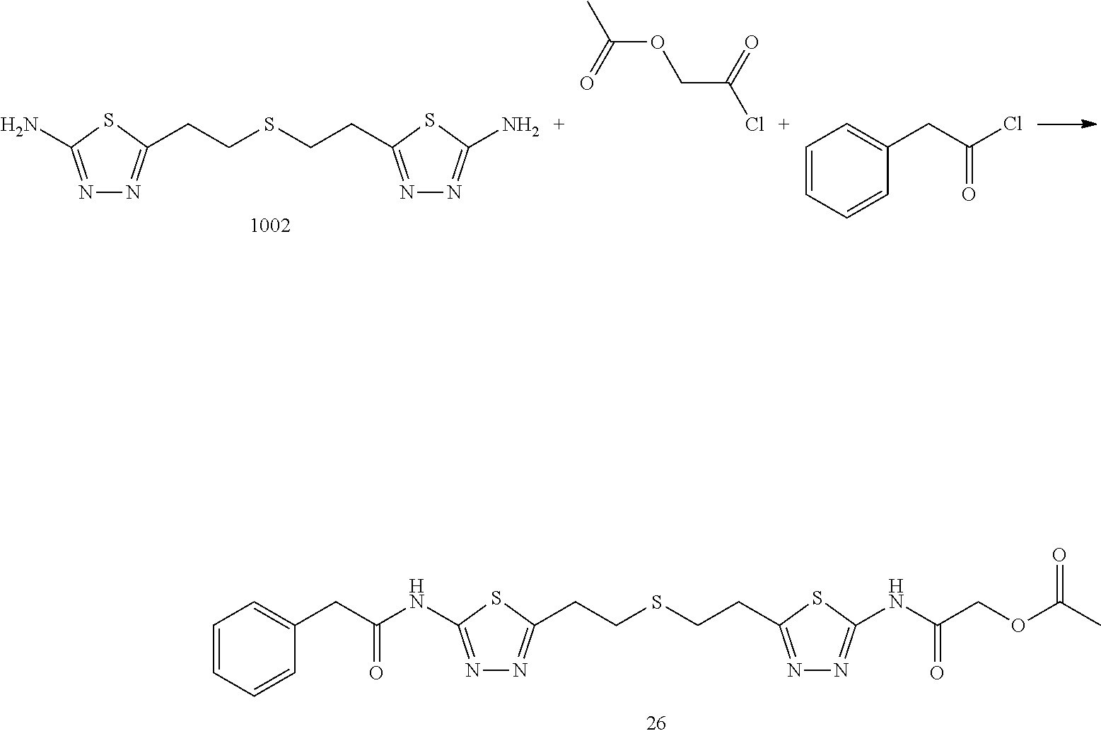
N1=C(NC(CC2=CC=CC=C2)=O)SC(CCSCCC2=NN=C(NC(COC(C)=O)=O)S2)=N1.N1=C(N)SC(CCSCCC2=NN=C(N)S2)=N1.C1=CC=CC(CC(Cl)=O)=C1.CC(=O)OCC(Cl)=O
